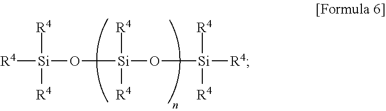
[R4][Si](O[Si](O[Si]([R4])([R4])[R4])([R4])[R4])([R4])[R4]
